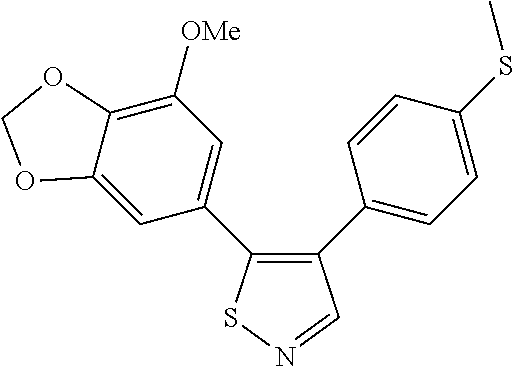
C12=CC(C3=C(C4=CC=C(SC)C=C4)C=NS3)=CC([OMe])=C1OCO2
